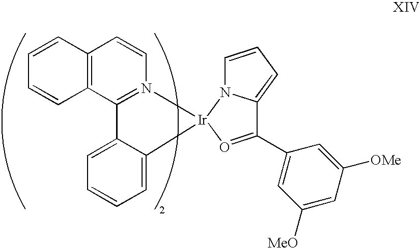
C1=CC2=C(C=C1)C=CN1=C2C2=CC=CC=C2[Ir]12N1C=CC=C1C(C1=CC([MeO])=CC([OMe])=C1)=O2
